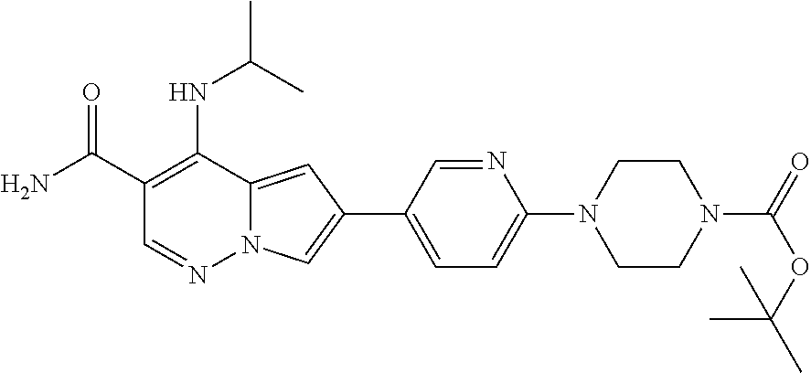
C12=CC(C3=CC=C(N4CCN(C(=O)OC(C)(C)C)CC4)N=C3)=CN1N=CC(C(N)=O)=C2NC(C)C
